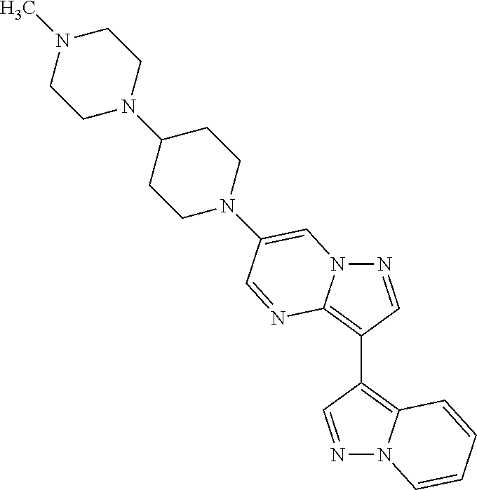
N1=CC(C2=C3N(N=C2)C=CC=C3)=C2N1C=C(N1CCC(N3CCN(C)CC3)CC1)C=N2
